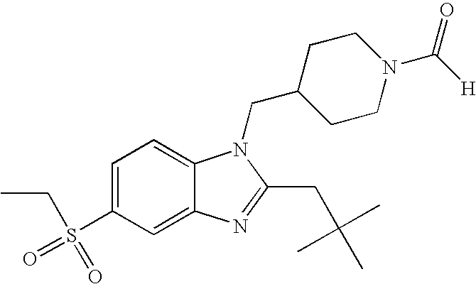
C12=CC(S(=O)(=O)CC)=CC=C1N(CC1CCN(C(=O)[H])CC1)C(CC(C)(C)C)=N2
